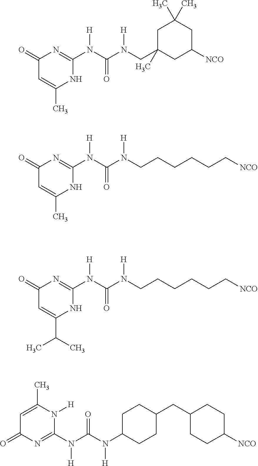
C(CCCC[NCO])CN(C(N(C1=NC(=O)C=C(C(C)C)N1)[H])=O)[H].C1(CN(C(N(C2=NC(=O)C=C(C)N2)[H])=O)[H])(C)CC([NCO])CC(C)(C)C1.C(CCCC[NCO])CN(C(N(C1=NC(=O)C=C(C)N1)[H])=O)[H].C1(N(C(N(C2=NC(=O)C=C(C)N2[H])[H])=O)[H])CCC(CC2CCC([NCO])CC2)CC1
